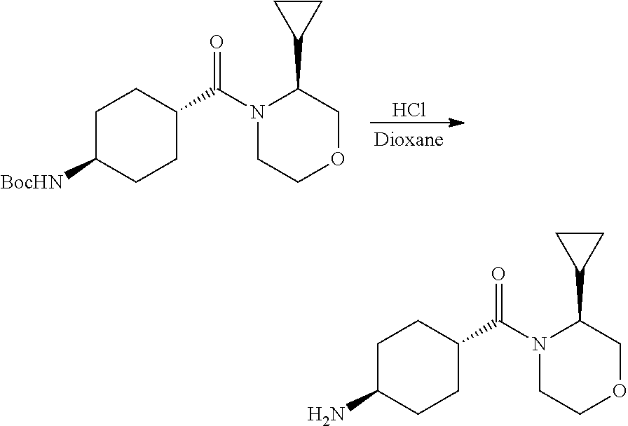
Cl.C1C([BocHN])CCC(C(=O)N2CCOCC2C2CC2)C1.C1C(N)CCC(C(=O)N2CCOCC2C2CC2)C1
